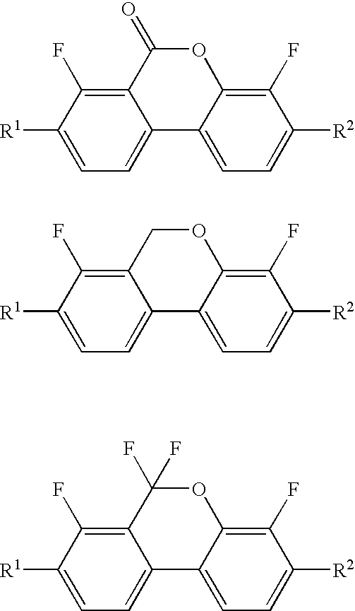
C12=C(F)C([R1])=CC=C1C1=CC=C([R2])C(F)=C1OC2=O.C12=C(F)C([R1])=CC=C1C1=CC=C([R2])C(F)=C1OC2.C12=C(F)C([R1])=CC=C1C1=CC=C([R2])C(F)=C1OC2(F)F
